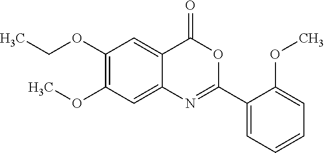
CCOC1=C(OC)C=C2C(=C1)C(=O)OC(C1=CC=CC=C1OC)=N2
